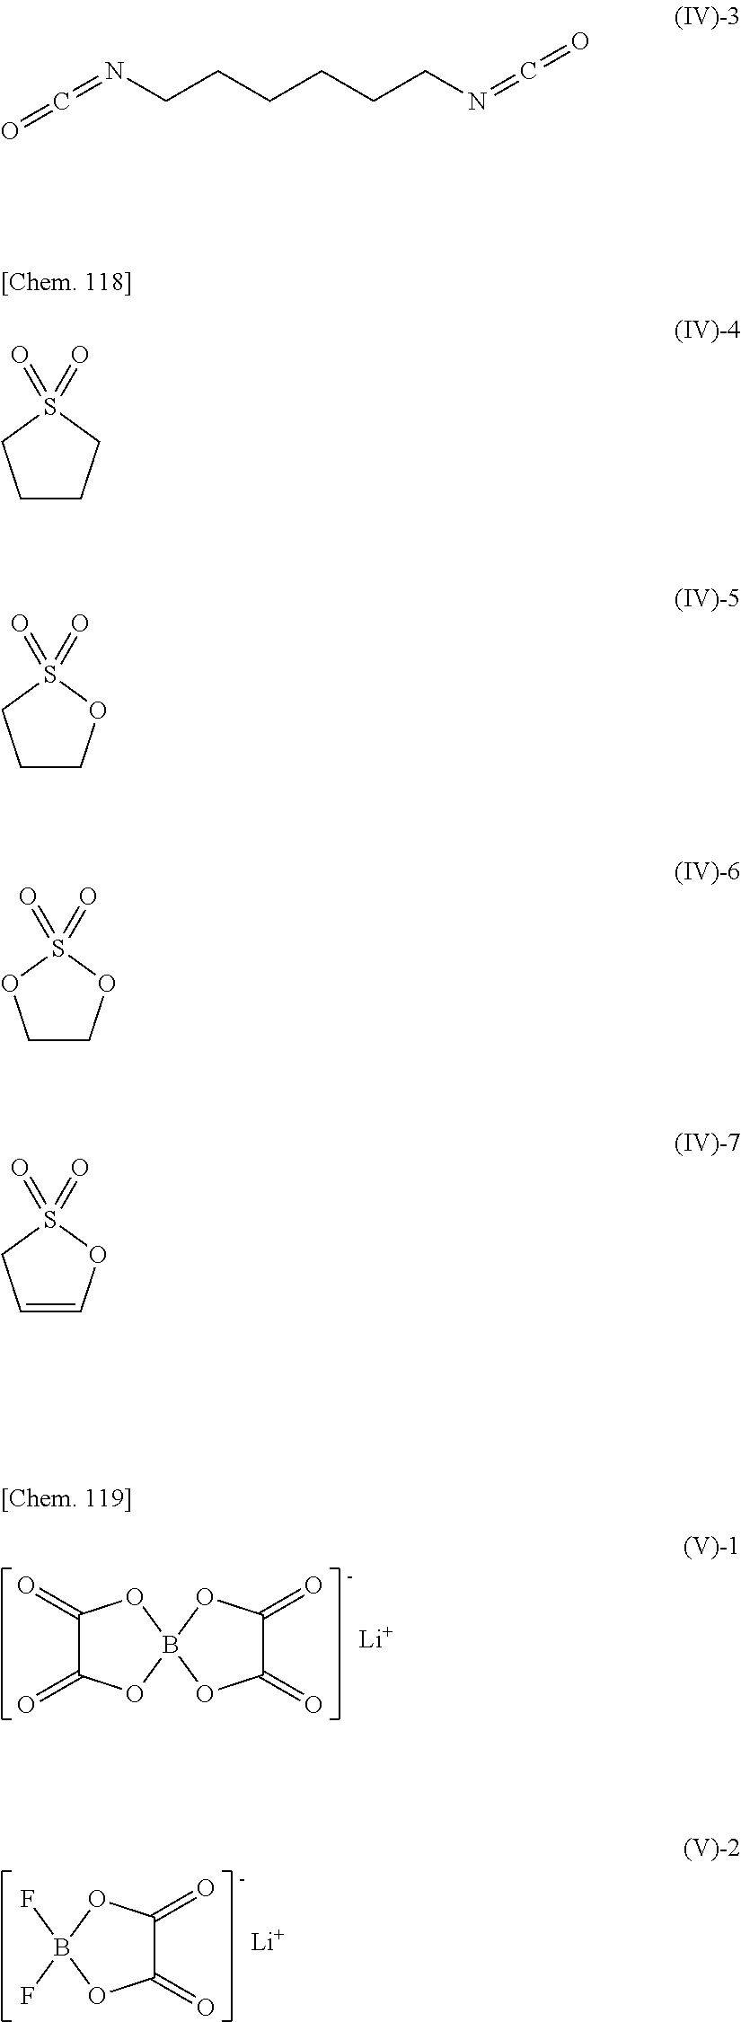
C1(=O)C(=O)OB2(O1)OC(=O)C(=O)O2.[Li].FB1(F)OC(=O)C(=O)O1.[Li].C(=NCCCCCCN=C=O)=O.C1CCS(=O)(=O)C1.C1COS(=O)(=O)C1.C1COS(=O)(=O)O1.C1=COS(=O)(=O)C1
